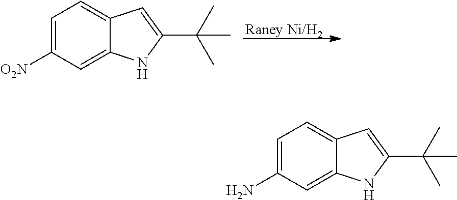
C1=C([O2N])C=C2C(=C1)C=C(C(C)(C)C)N2.C1=C(N)C=C2C(=C1)C=C(C(C)(C)C)N2
